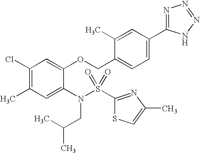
C1(Cl)=C(C)C=C(N(S(C2=NC(C)=CS2)(=O)=O)CC(C)C)C(OCC2=CC=C(C3=NN=NN3)C=C2C)=C1
